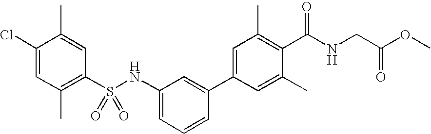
C1(Cl)=CC(C)=C(S(NC2=CC=CC(C3=CC(C)=C(C(NCC(OC)=O)=O)C(C)=C3)=C2)(=O)=O)C=C1C
